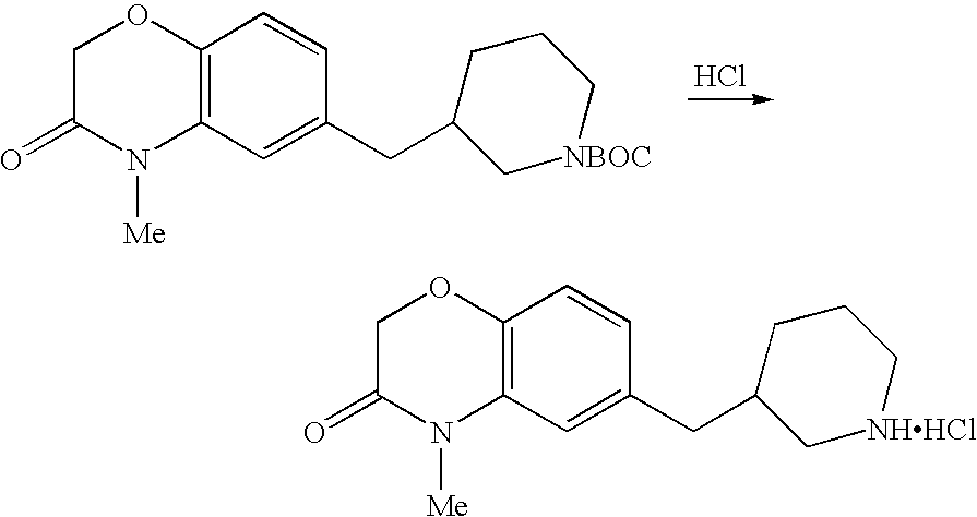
C1C(=O)N([Me])C2=C(O1)C=CC(CC1C[NBOC]CCC1)=C2.Cl.C1C(=O)N([Me])C2=C(O1)C=CC(CC1C[NHHCl]CCC1)=C2
